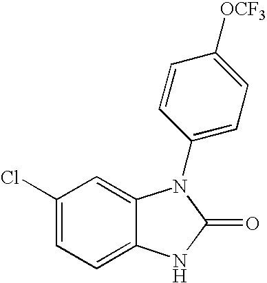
C1(Cl)=CC=C2C(=C1)N(C1=CC=C([OCF3])C=C1)C(=O)N2
